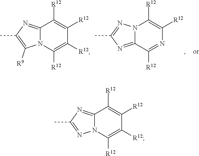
C12=NC(C)=C([R9])N1C([R12])=C([R12])C([R12])=C2[R12].N12C(=NC(C)=N1)C([R12])=NC([R12])=C2[R12].C12=NC(C)=NN1C([R12])=C([R12])C([R12])=C2[R12]
